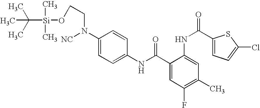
C1(NC(=O)C2=CC(F)=C(C)C=C2NC(=O)C2=CC=C(Cl)S2)=CC=C(N(CCO[Si](C(C)(C)C)(C)C)[NC])C=C1
